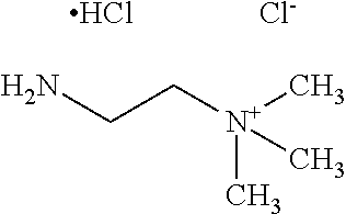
NCC[N+](C)(C)C.Cl.[Cl-]
